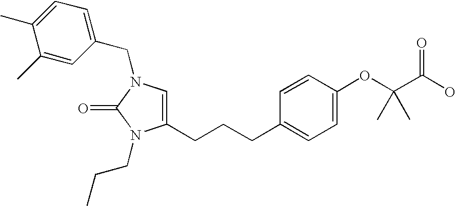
C1(CN2C(=O)N(CCC)C(CCCC3=CC=C(OC(C(O)=O)(C)C)C=C3)=C2)=CC=C(C)C(C)=C1
